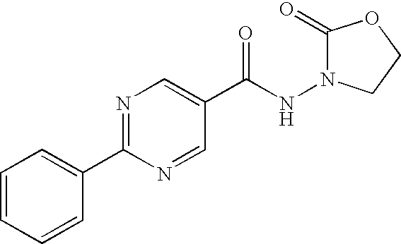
C1=CC=CC(C2=NC=C(C(NN3C(=O)OCC3)=O)C=N2)=C1
